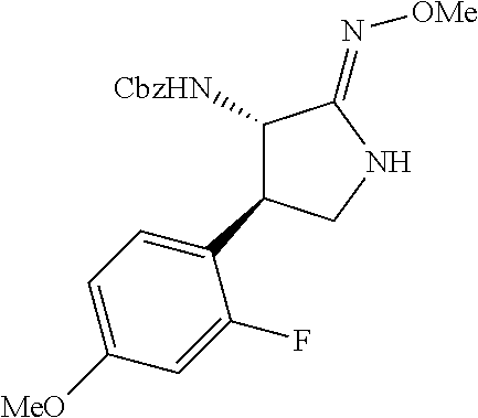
[CbzHN]C1C(C2=CC=C([MeO])C=C2F)CNC1=N[OMe]
